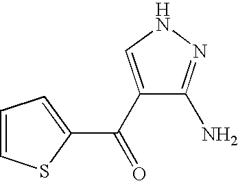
C1=CSC(C(C2=CNN=C2N)=O)=C1
